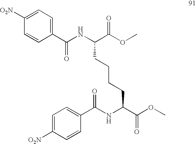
C1([O2N])=CC=C(C(NC(C(OC)=O)CCCCC(C(OC)=O)NC(C2=CC=C([O2N])C=C2)=O)=O)C=C1
